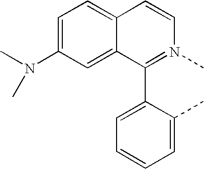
C1=C(N(C)C)C=C2C(=C1)C=CN(C)=C2C1=CC=CC=C1C
